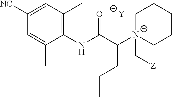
[Y].C1=C(C)C(NC(C([N+]2(C[Z])CCCCC2)CCC)=O)=C(C)C=C1[NC]
